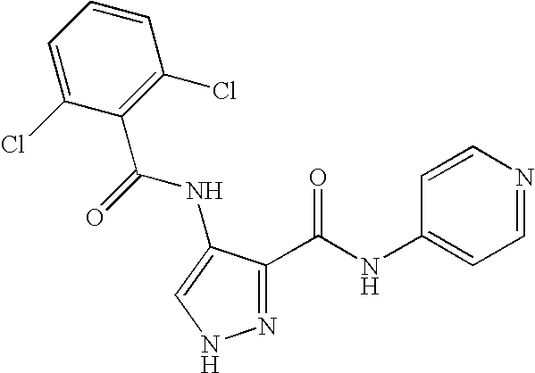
C1=C(Cl)C(C(NC2=CNN=C2C(=O)NC2=CC=NC=C2)=O)=C(Cl)C=C1
